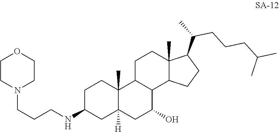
C1C2C(C3C(C)(C1)C(C(C)CCCC(C)C)CC3)C(O)CC1([H])C2(C)CCC(NCCCN2CCOCC2)C1
